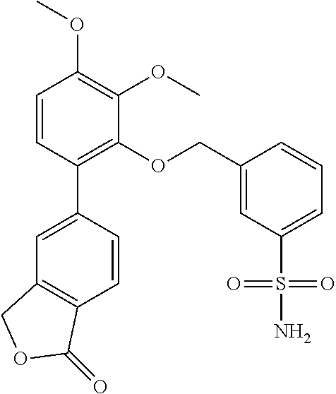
C1=CC(C2=C(OCC3=CC(S(=O)(=O)N)=CC=C3)C(OC)=C(OC)C=C2)=CC2=C1C(=O)OC2
